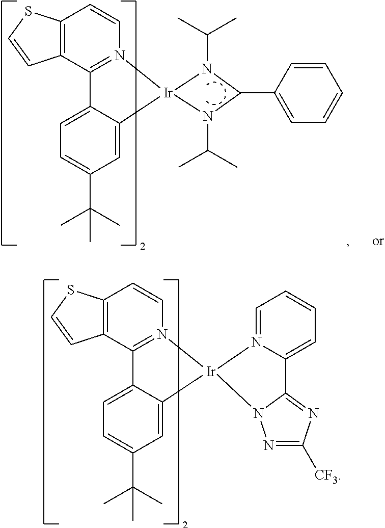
C12=C(C3=N(C=C1)[Ir]1(C4=CC(C(C)(C)C)=CC=C34)N3=CC=CC=C3C3=NC([CF3])=NN13)C=CS2.C12=C(C3=N(C=C1)[Ir]1(C4=CC(C(C)(C)C)=CC=C34)N(C(C)C)C(C3=CC=CC=C3)N1C(C)C)C=CS2
